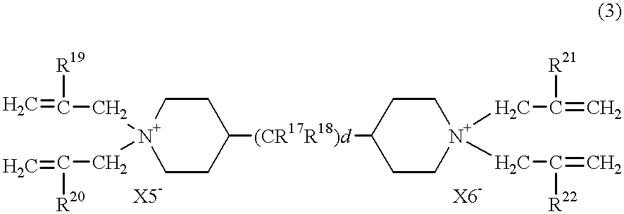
C1CC([(CR17R18)d]C2CC[N+](CC(=C)[R21])(CC(=C)[R22])CC2)CC[N+]1(CC(=C)[R19])CC(=C)[R20]
